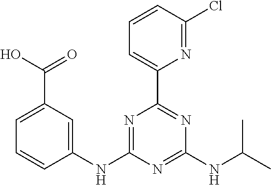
C1(NC2=NC(C3=CC=CC(Cl)=N3)=NC(NC(C)C)=N2)=CC(C(O)=O)=CC=C1
